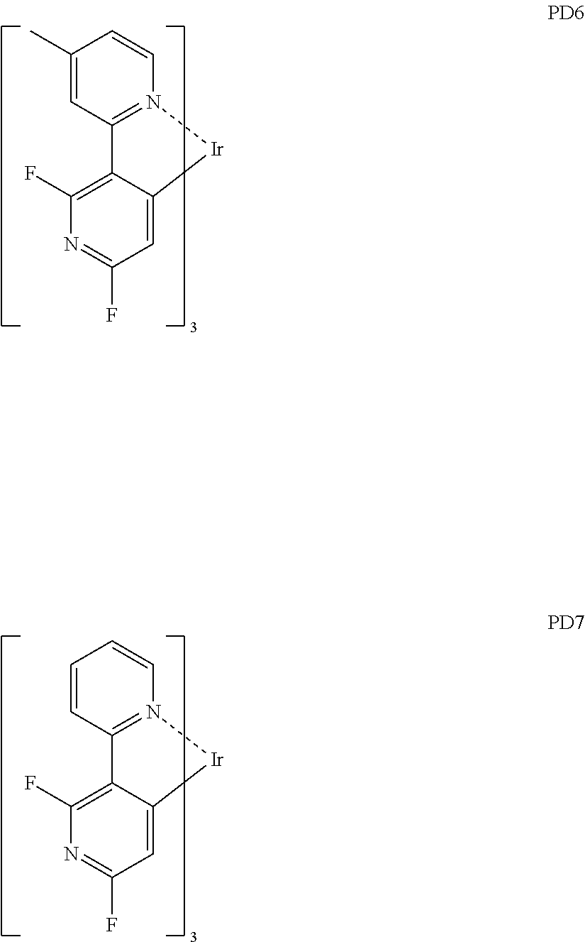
C1(C)=CC2=N(C=C1)[Ir]C1=CC(F)=NC(F)=C21.C1=CC2=N(C=C1)[Ir]C1=CC(F)=NC(F)=C21
